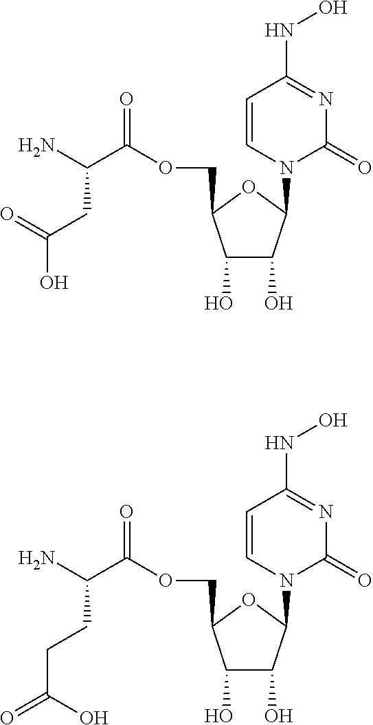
C1(O)C(O)C(N2C(=O)N=C(NO)C=C2)OC1COC(=O)C(CC(=O)O)N.C1(O)C(O)C(N2C(=O)N=C(NO)C=C2)OC1COC(=O)C(CCC(O)=O)N
